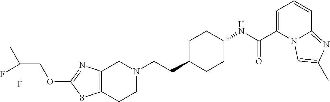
C12=C(CCN(CCC3CCC(NC(C4=CC=CC5=NC(C)=CN45)=O)CC3)C1)SC(OCC(C)(F)F)=N2
